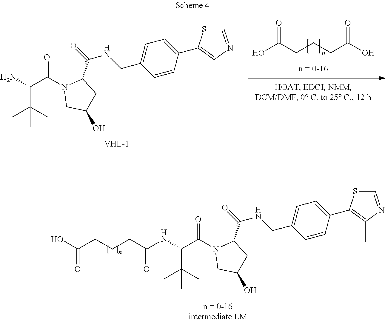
OC(CCCC(=O)NC(C(N1CC(O)CC1C(=O)[HN]CC1=CC=C(C2=C(C)N=CS2)C=C1)=O)C(C)(C)C)=O.OC(CCCC(O)=O)=O.NC(C(N1CC(O)CC1C(=O)[HN]CC1=CC=C(C2=C(C)N=CS2)C=C1)=O)C(C)(C)C
